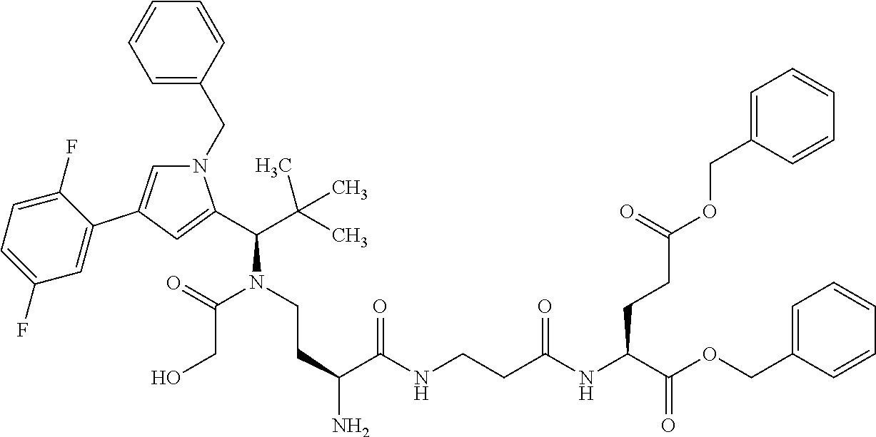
C1=CC(CN2C=C(C3=CC(F)=CC=C3F)C=C2C(C(C)(C)C)N(CCC(N)C(NCCC(NC(CCC(OCC2=CC=CC=C2)=O)C(OCC2=CC=CC=C2)=O)=O)=O)C(CO)=O)=CC=C1
